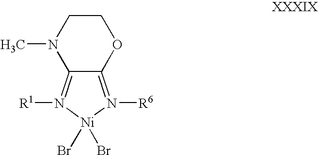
C1CN(C)C2=N([R1])[Ni](Br)(Br)N([R6])=C2O1
